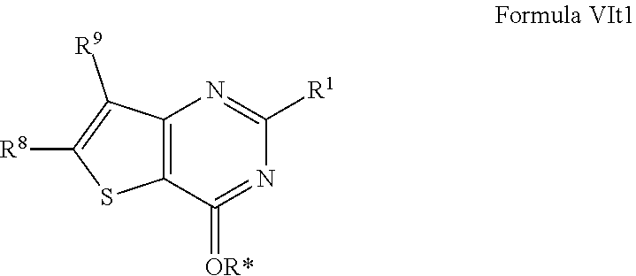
C12=C(C(=[OR*])=NC([R1])=N1)SC([R8])=C2[R9]
